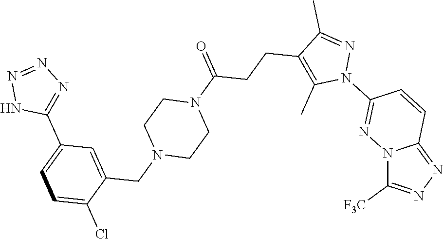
N12C([F3C])=NN=C1C=CC(N1N=C(C)C(CCC(N3CCN(CC4=CC(C5=NN=NN5)=CC=C4Cl)CC3)=O)=C1C)=N2
